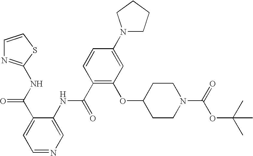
N(C(C1=CC=NC=C1NC(C1=C(OC2CCN(C(OC(C)(C)C)=O)CC2)C=C(N2CCCC2)C=C1)=O)=O)C1=NC=CS1
